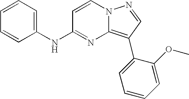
C1=CC=C(NC2=NC3=C(C4=CC=CC=C4OC)C=NN3C=C2)C=C1
